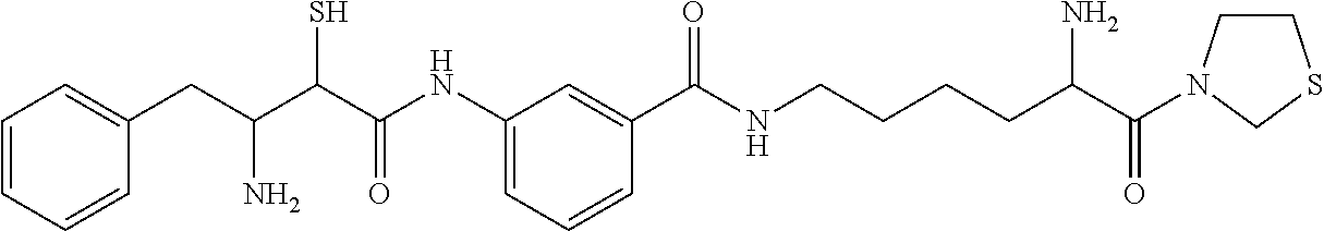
C1=CC=CC(CC(C(C(NC2=CC=CC(C(NCCCCC(C(=O)N3CCSC3)N)=O)=C2)=O)S)N)=C1
